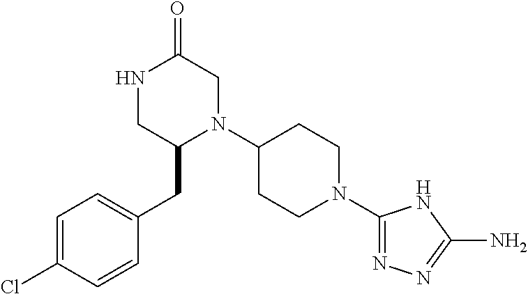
C1=C(Cl)C=CC(CC2N(C3CCN(C4=NN=C(N)N4)CC3)CC(=O)NC2)=C1
